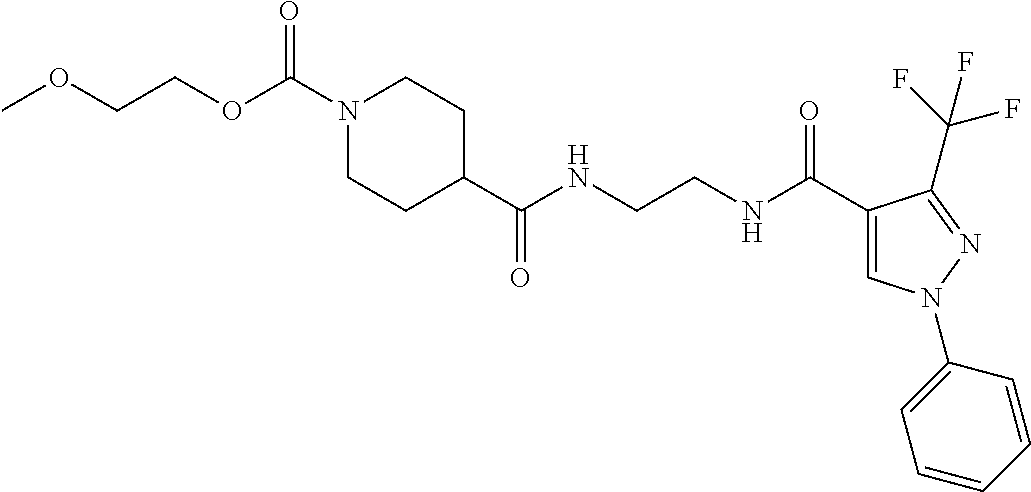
C(COC(N1CCC(C(NCCNC(C2=CN(C3=CC=CC=C3)N=C2C(F)(F)F)=O)=O)CC1)=O)OC
